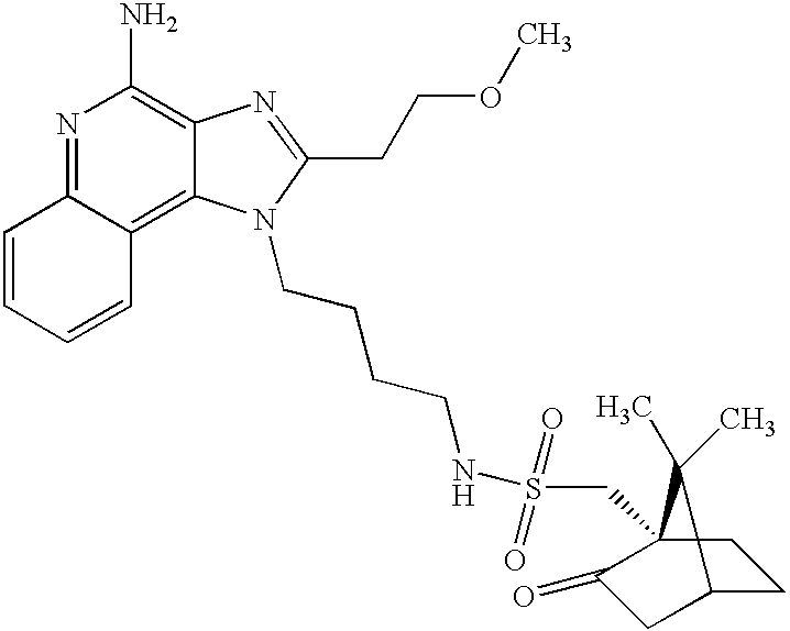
N1=C2C(=C3C(=C1N)N=C(CCOC)N3CCCCNS(=O)(=O)CC13C(=O)CC(CC1)C3(C)C)C=CC=C2
